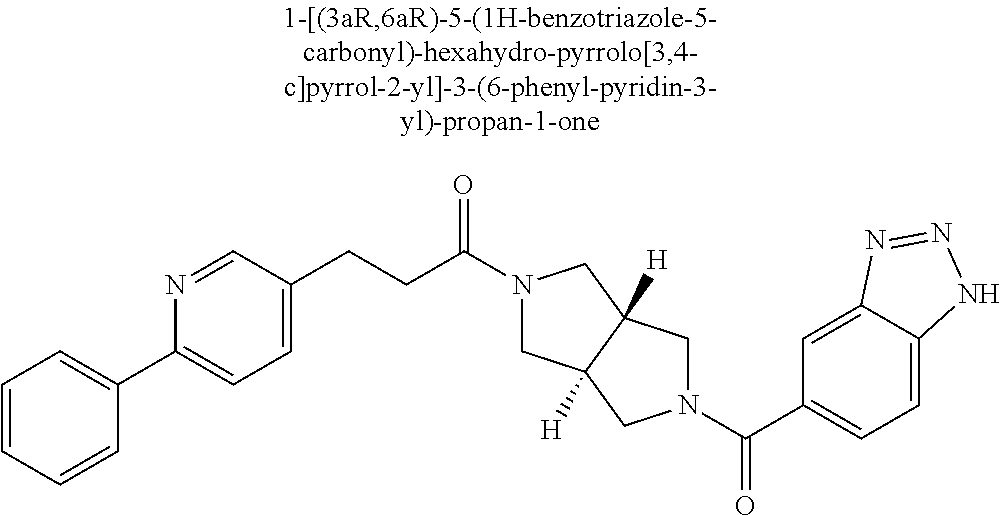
C1=C(CCC(=O)N2CC3([H])C([H])(C2)CN(C(=O)C2=CC=C4C(=C2)N=NN4)C3)C=NC(C2=CC=CC=C2)=C1
